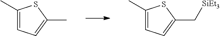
C1(C)=CC=C(C)S1.C1(C)=CC=C(C[SiEt3])S1
